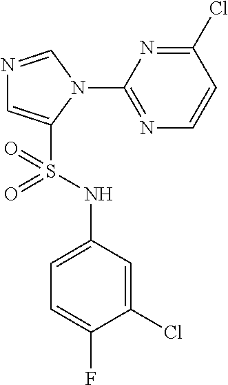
N1=CN(C2=NC=CC(Cl)=N2)C(S(NC2=CC=C(F)C(Cl)=C2)(=O)=O)=C1
